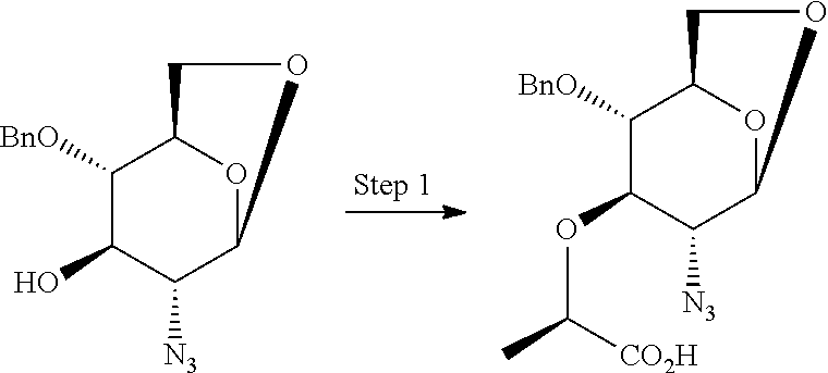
C1([BnO])C(O)C([N3])C2OC1CO2.C1([BnO])C(OC(C)[CO2H])C([N3])C2OC1CO2
